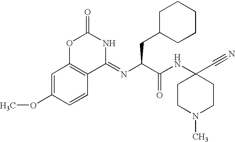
C1=C(OC)C=CC2=C1OC(=O)NC2=NC(CC1CCCCC1)C(NC1(C#N)CCN(C)CC1)=O
